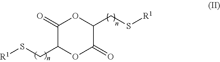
C1(=O)C(CS[R1])OC(=O)C(CS[R1])O1
